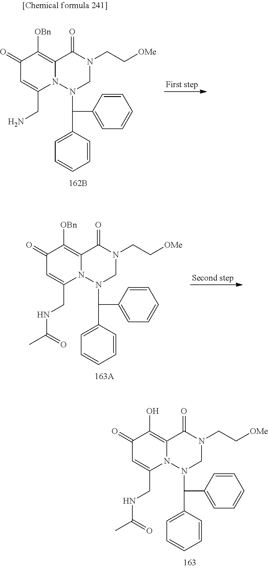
C1(=O)C=C(CN)N2C(=C1[OBn])C(=O)N(CC[OMe])CN2C(C1=CC=CC=C1)C1=CC=CC=C1.C1(=O)C=C(CNC(C)=O)N2C(=C1[OBn])C(=O)N(CC[OMe])CN2C(C1=CC=CC=C1)C1=CC=CC=C1.C1(=O)C=C(CNC(C)=O)N2C(=C1O)C(=O)N(CC[OMe])CN2C(C1=CC=CC=C1)C1=CC=CC=C1
